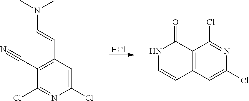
Cl.C1(C#N)=C(C=CN(C)C)C=C(Cl)N=C1Cl.C12=C(C=C(Cl)N=C1Cl)C=CNC2=O
